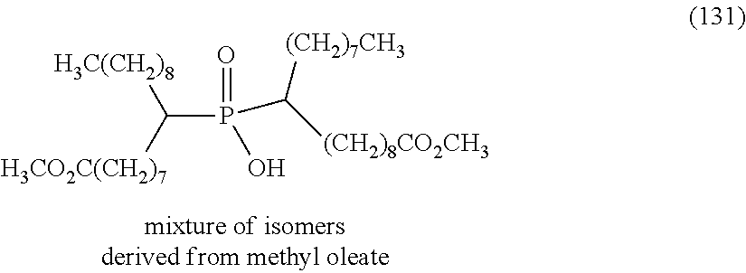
C(P(C([(CH2)8CO2CH3])[(CH2)7CH3])(O)=O)([H3C(CH2)8])[H3CO2C(CH2)7]
